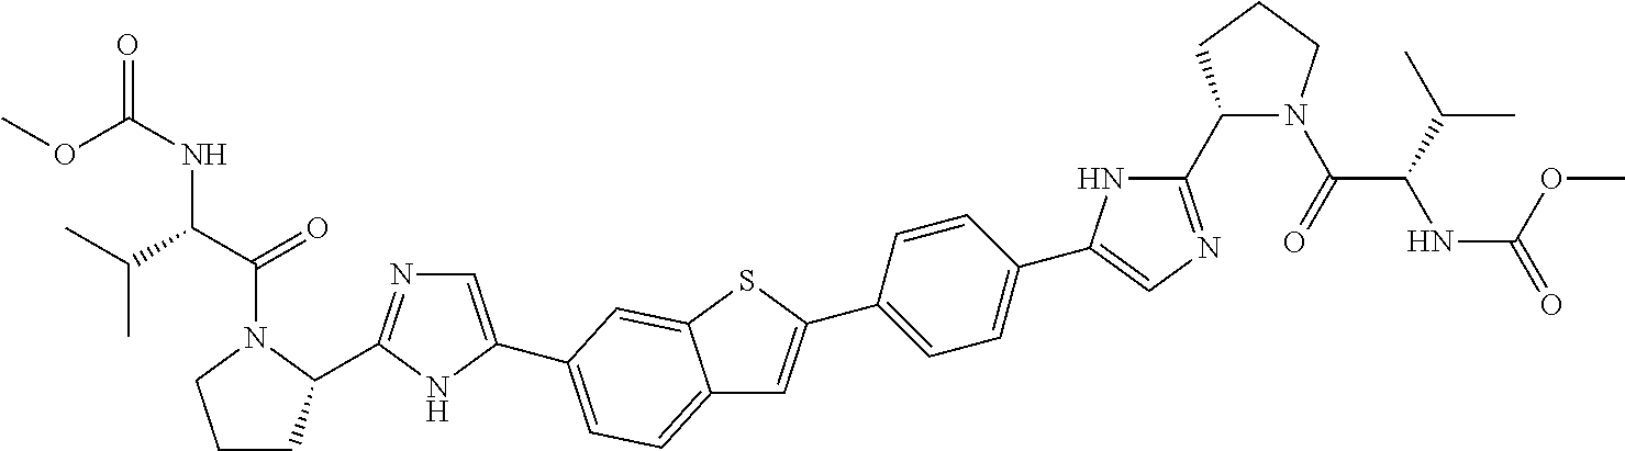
C1=C(C2=CC=C3C=C(C4=CC=C(C5=CN=C(C6N(C(C(NC(OC)=O)C(C)C)=O)CCC6)N5)C=C4)SC3=C2)NC(C2CCCN2C(=O)C(NC(OC)=O)C(C)C)=N1
